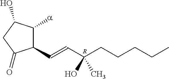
C1(C=CC(CCCCC)(O)C)C([a])C(O)CC1=O.[R]
